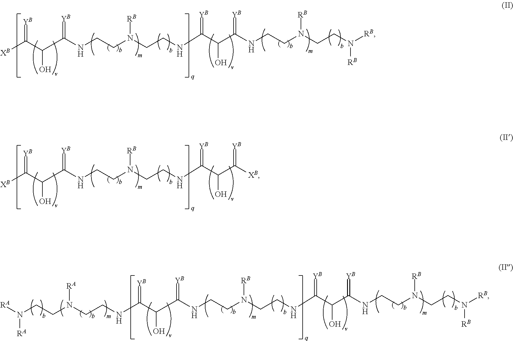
N(C(C(O)C(NCCN(CCNC(C(C(=[YB])NCCN(CCN([RB])[RB])[RB])O)=[YB])[RB])=[YB])=[YB])CCN(CCN([RA])[RA])[RA].[XB]C(C(O)C(NCCN(CCNC(C(C(=[YB])[XB])O)=[YB])[RB])=[YB])=[YB].[XB]C(C(O)C(NCCN(CCNC(C(C(=[YB])NCCN(CCN([RB])[RB])[RB])O)=[YB])[RB])=[YB])=[YB]
